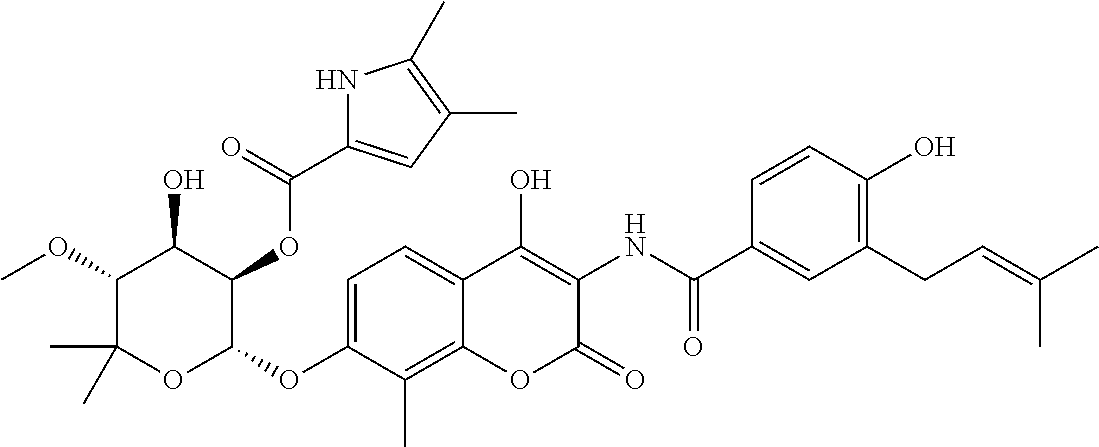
C1(OC)C(C)(C)OC(OC2=CC=C3C(=C2C)OC(=O)C(NC(=O)C2=CC(CC=C(C)C)=C(O)C=C2)=C3O)C(OC(=O)C2=CC(C)=C(C)N2)C1O
